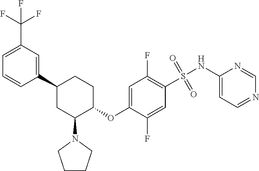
C1(C2CC(N3CCCC3)C(OC3=CC(F)=C(S(=O)(=O)NC4=CC=NC=N4)C=C3F)CC2)=CC(C(F)(F)F)=CC=C1
